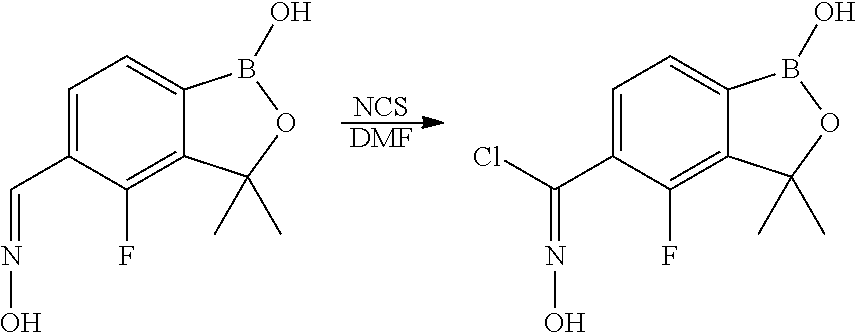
C1=C(C=NO)C(F)=C2C(=C1)B(O)OC2(C)C.[NCS].[DMF].C1=C(C(=NO)Cl)C(F)=C2C(=C1)B(O)OC2(C)C
